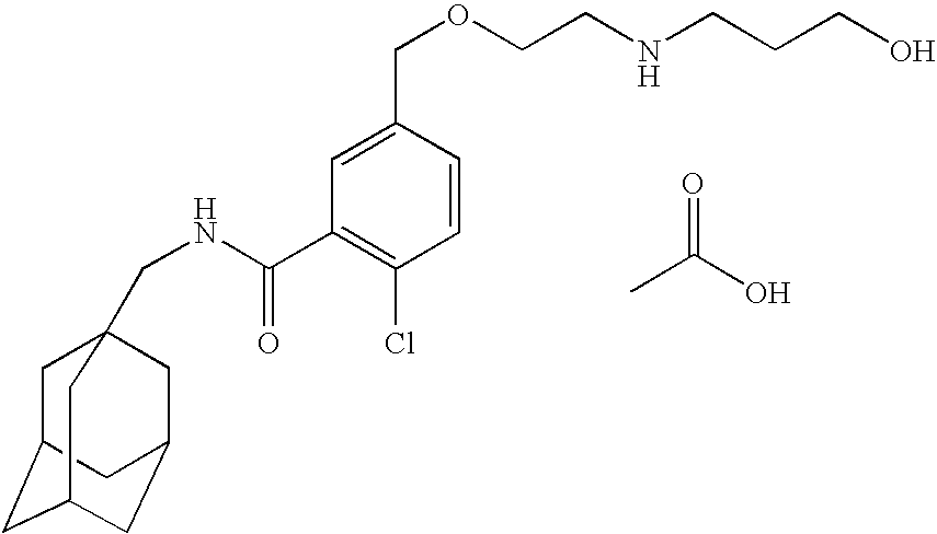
C1=C(COCCNCCCO)C=CC(Cl)=C1C(=O)NCC12CC3CC(CC(C1)C3)C2.CC(O)=O
